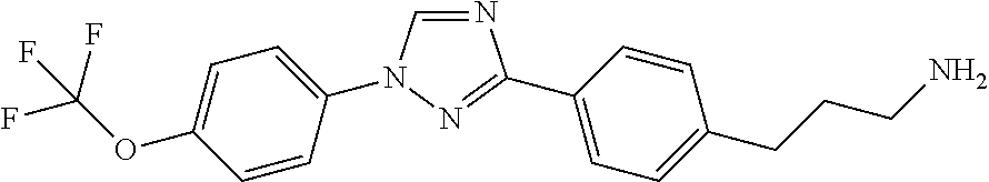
N1=CN(C2=CC=C(OC(F)(F)F)C=C2)N=C1C1=CC=C(CCCN)C=C1
